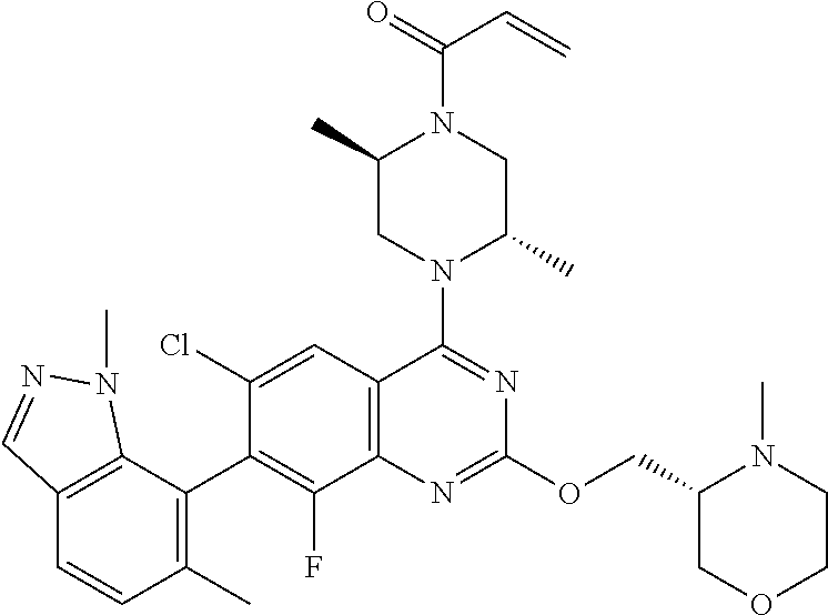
C12=C(C(C3=C(F)C4=C(C=C3Cl)C(N3C(C)CN(C(=O)C=C)C(C)C3)=NC(OCC3COCCN3C)=N4)=C(C)C=C1)N(C)N=C2
